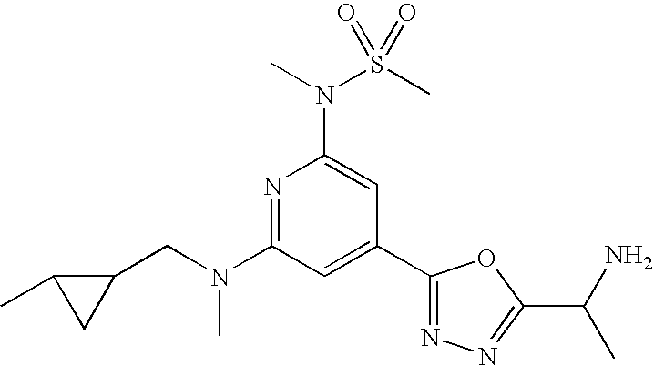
N1=C(N(CC2C(C)C2)C)C=C(C2=NN=C(C(N)C)O2)C=C1N(S(C)(=O)=O)C
